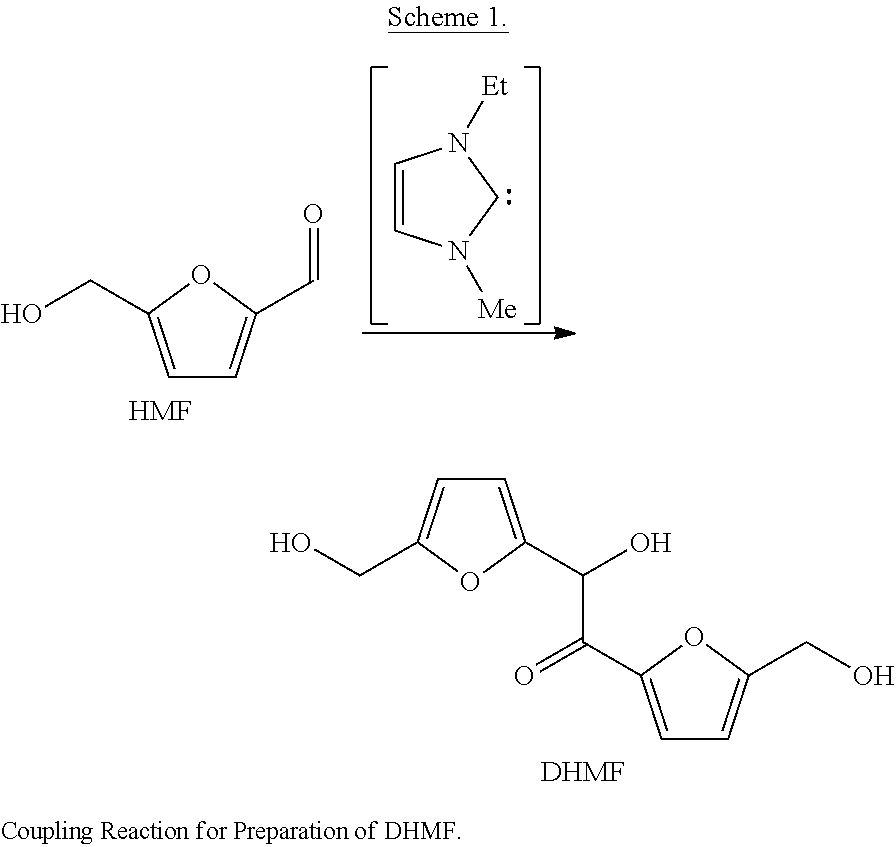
C1=CN([Me])CN1[Et].C1=C(CO)OC(C=O)=C1.[HMF].C1=C(C(O)C(=O)C2=CC=C(CO)O2)OC(CO)=C1.[DHMF]
